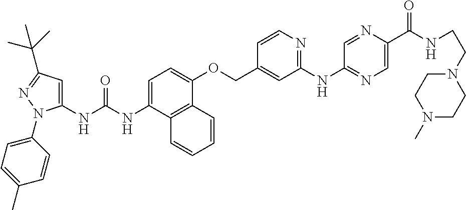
C1=C(NC(NC2=CC(C(C)(C)C)=NN2C2=CC=C(C)C=C2)=O)C2=C(C(OCC3=CC(NC4=NC=C(C(NCCN5CCN(C)CC5)=O)N=C4)=NC=C3)=C1)C=CC=C2
